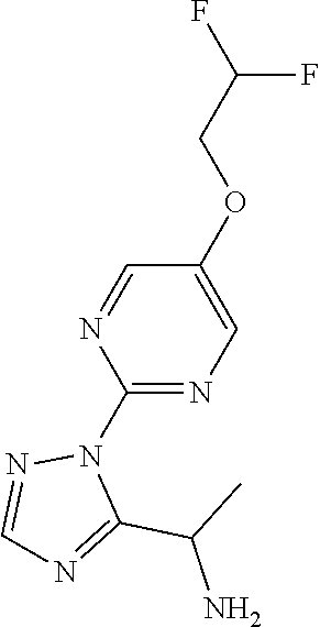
C1(N2N=CN=C2C(C)N)=NC=C(OCC(F)F)C=N1
